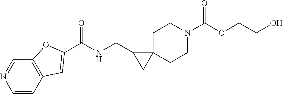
N1=CC2=C(C=C1)C=C(C(NCC1CC13CCN(C(OCCO)=O)CC3)=O)O2
